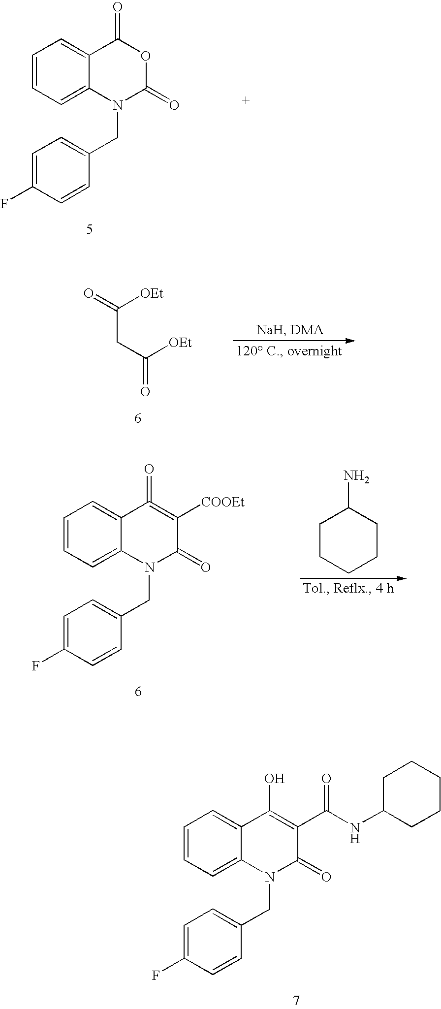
C1=CC=C2C(=C1)C(=O)OC(=O)N2CC1=CC=C(F)C=C1.C(C(=O)[OEt])C(=O)[OEt].C1CCCCC1N.C1=CC=C2C(=C1)C(=O)=C([COOEt])C(=O)N2CC1=CC=C(F)C=C1.C1=CC=C2C(=C1)C(O)=C(C(NC1CCCCC1)=O)C(=O)N2CC1=CC=C(F)C=C1
